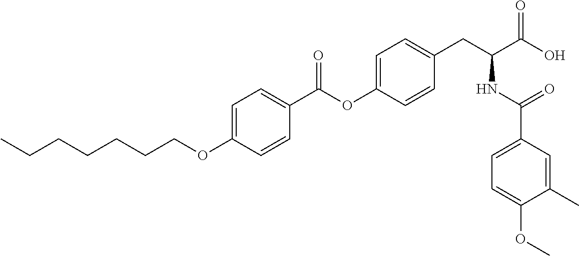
C1=C(OCCCCCCC)C=CC(C(OC2=CC=C(CC(C(O)=O)NC(C3=CC=C(OC)C(C)=C3)=O)C=C2)=O)=C1
